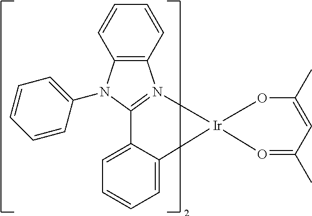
C12=C(C=CC=C1)N1=C(C3=CC=CC=C3[Ir]13OC(C)=CC(C)=O3)N2C1=CC=CC=C1
